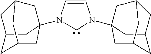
C1C2CC3(N4C=CN(C56CC7CC(C5)CC(C7)C6)C4)CC1CC(C2)C3
